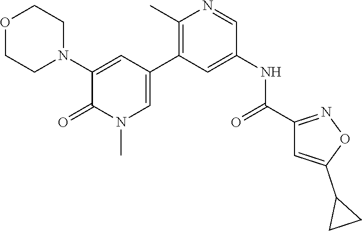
O1CCN(C2=CC(C3=C(C)N=CC(NC(=O)C4=NOC(C5CC5)=C4)=C3)=CN(C)C2=O)CC1
